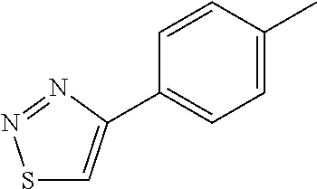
S1C=C(C2=CC=C(C)C=C2)N=N1
